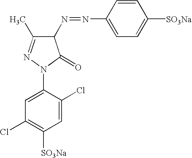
C1(N2C(=O)C(N=NC3=CC=C([SO3Na])C=C3)C(C)=N2)=CC(Cl)=C([SO3Na])C=C1Cl
